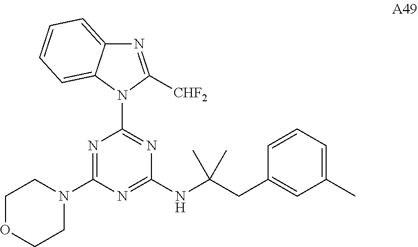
N1=C(N2CCOCC2)N=C(NC(CC2=CC(C)=CC=C2)(C)C)N=C1N1C([CHF2])=NC2=CC=CC=C12
